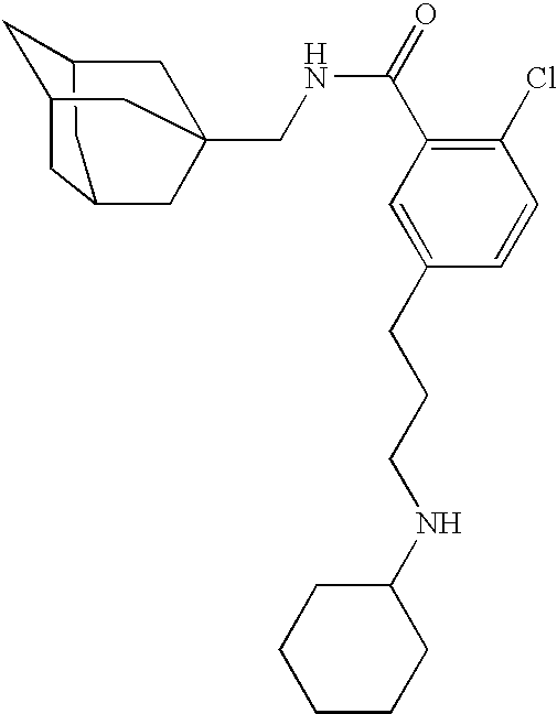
C1C2CC3CC1CC(CNC(C1=C(Cl)C=CC(CCCNC4CCCCC4)=C1)=O)(C2)C3
